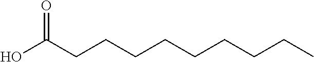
C(CCCCCC(O)=O)CCC
